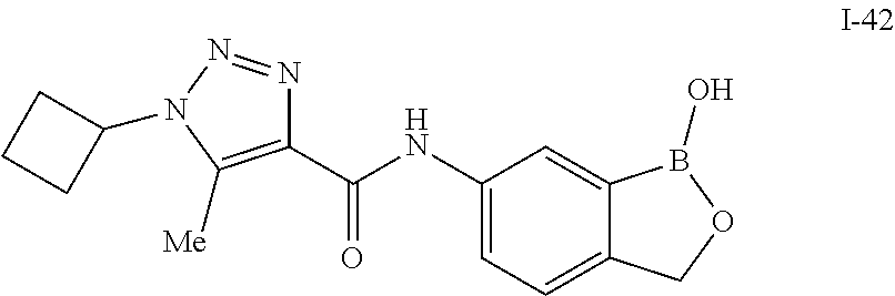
C1(C(NC2=CC=C3C(=C2)B(O)OC3)=O)=C([Me])N(C2CCC2)N=N1
